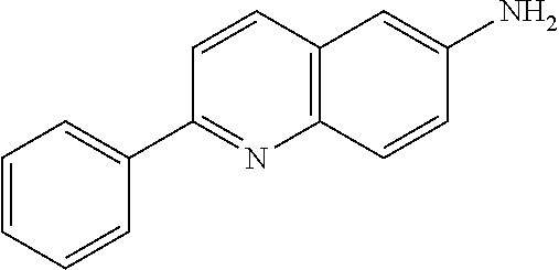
C1=CC=CC(C2=NC3=C(C=C2)C=C(N)C=C3)=C1
